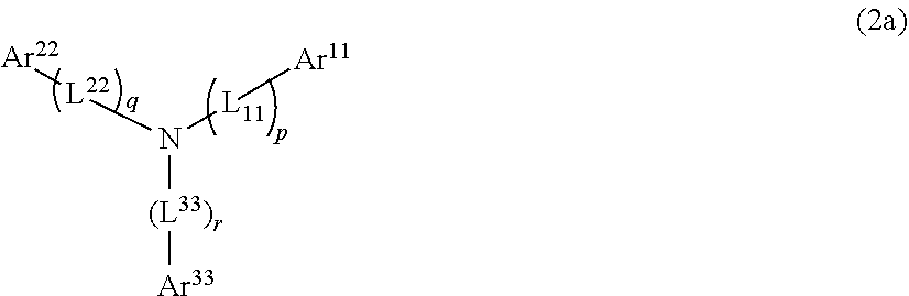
[L22](N([L11][Ar11])[(L33)r][Ar33])[Ar22]
